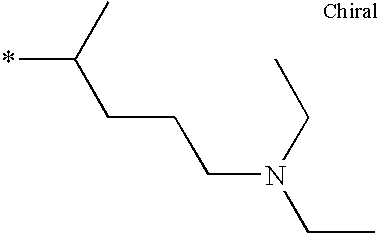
*C(C)CCCN(CC)CC
